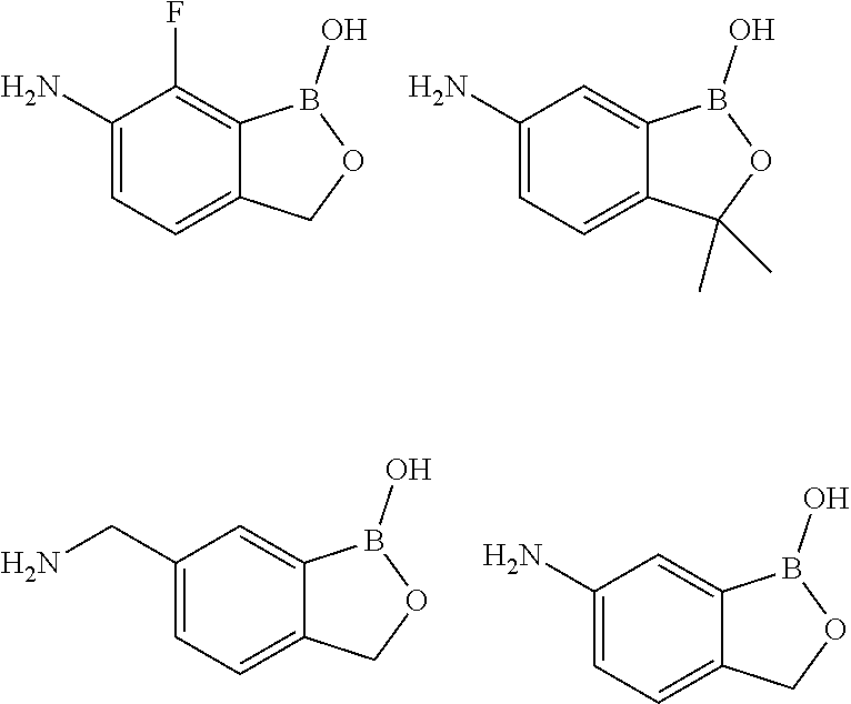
C1(N)=CC=C2C(=C1F)B(O)OC2.C1(N)=CC=C2C(=C1)B(O)OC2(C)C.C1(CN)=CC=C2C(=C1)B(O)OC2.C1(N)=CC=C2C(=C1)B(O)OC2
